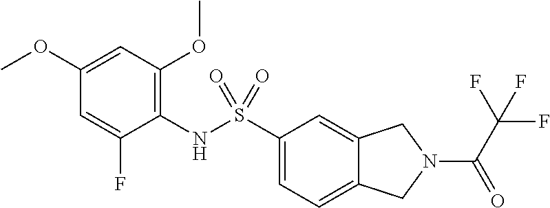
C1(NS(C2=CC=C3C(=C2)CN(C(C(F)(F)F)=O)C3)(=O)=O)=C(OC)C=C(OC)C=C1F
